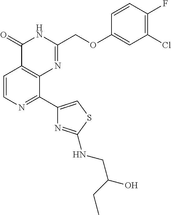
C1=CN=C(C2=CSC(NCC(O)CC)=N2)C2=C1C(=O)NC(COC1=CC(Cl)=C(F)C=C1)=N2
